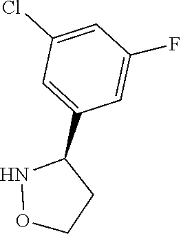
O1NC(C2=CC(Cl)=CC(F)=C2)CC1
